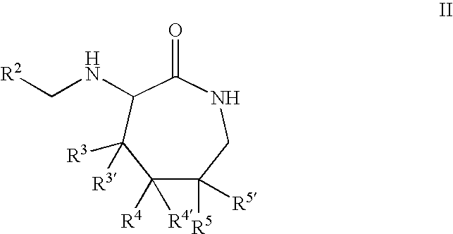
C1([R4])([R4])C([R5])([R5])CNC(=O)C(NC[R2])C1([R3])[R3]
